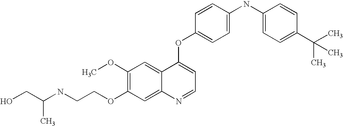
C1(OC)=C(OCCNC(CO)C)C=C2C(=C1)C(OC1=CC=C(NC3=CC=C(C(C)(C)C)C=C3)C=C1)=CC=N2
